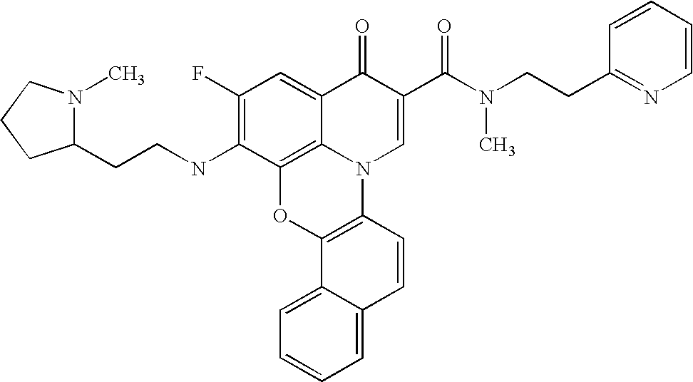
C12=C3C(=CC(F)=C1NCCC1N(C)CCC1)C(=O)C(C(=O)N(C)CCC1=NC=CC=C1)=CN3C1=C(O2)C2=CC=CC=C2C=C1
